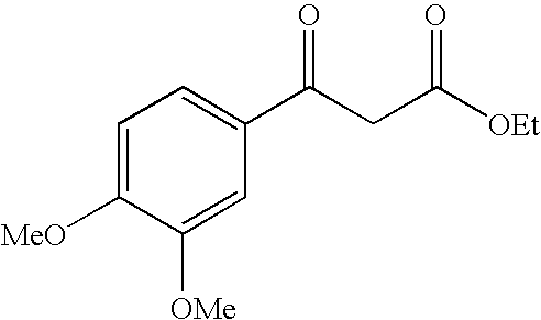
C1=C([MeO])C([OMe])=CC(C(CC([OEt])=O)=O)=C1
